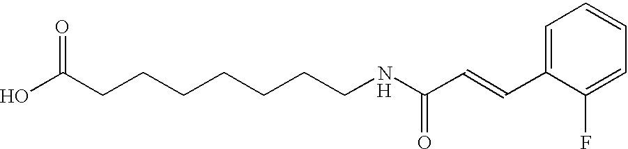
C(CCCCCCNC(C=CC1=CC=CC=C1F)=O)C(O)=O.[H]
